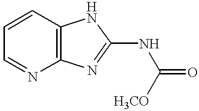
C1=NC2=C(C=C1)NC(NC([H3CO])=O)=N2
